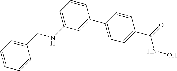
C1(CNC2=CC=CC(C3=CC=C(C(NO)=O)C=C3)=C2)=CC=CC=C1
